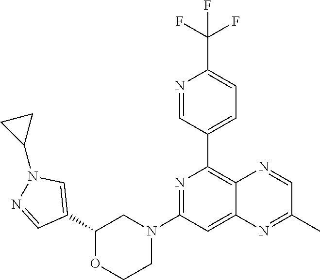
C1(C2=CC=C(C(F)(F)F)N=C2)=C2C(=CC(N3CCOC(C4=CN(C5CC5)N=C4)C3)=N1)N=C(C)C=N2
